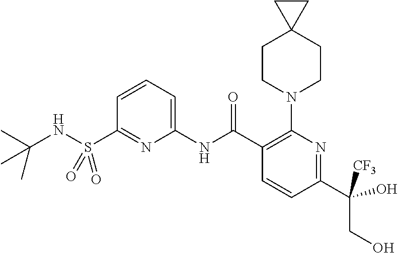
C1(NC(C2=C(N3CCC4(CC3)CC4)N=C(C(CO)([CF3])O)C=C2)=O)=CC=CC(S(NC(C)(C)C)(=O)=O)=N1
